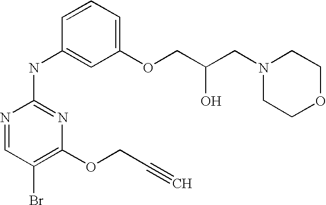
N1=CC(Br)=C(OCC#C)N=C1NC1=CC(OCC(CN2CCOCC2)O)=CC=C1
